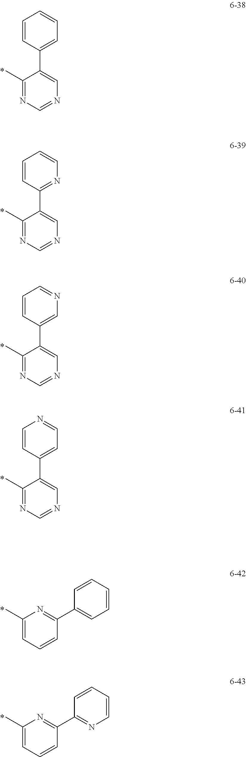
C1(C)=NC=NC=C1C1=CC=CC=C1.C1(C)=NC=NC=C1C1=NC=CC=C1.C1(C)=NC=NC=C1C1=CN=CC=C1.C1(C)=NC=NC=C1C1=CC=NC=C1.C1(C)=CC=CC(C2=CC=CC=C2)=N1.C1(C)=CC=CC(C2=NC=CC=C2)=N1
